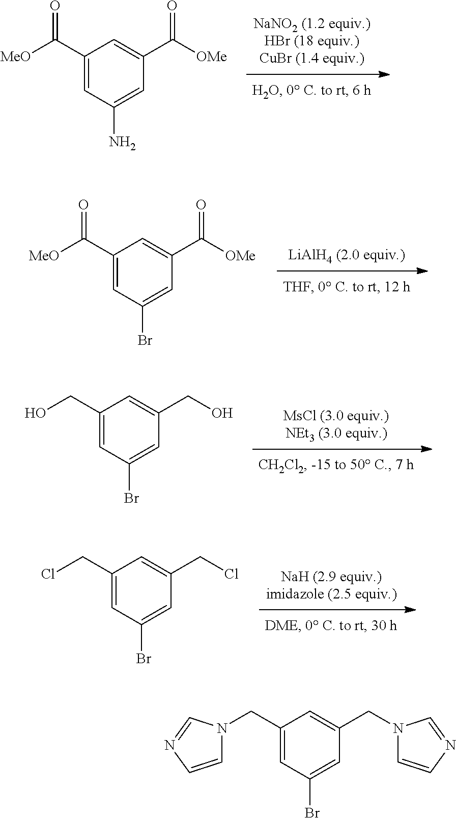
C1(C([MeO])=O)=CC(N)=CC(C([OMe])=O)=C1.C1(C([MeO])=O)=CC(Br)=CC(C([OMe])=O)=C1.C1(CO)=CC(Br)=CC(CO)=C1.C1(CCl)=CC(Br)=CC(CCl)=C1.C1(CN2C=CN=C2)=CC(Br)=CC(CN2C=CN=C2)=C1
